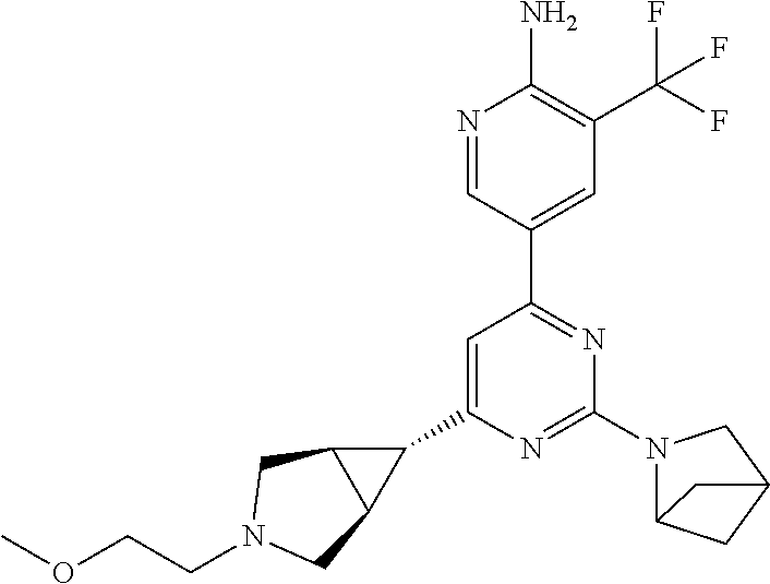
C1(C2=CC(C3=CC(C(F)(F)F)=C(N)N=C3)=NC(N3C4CC(C3)C4)=N2)C2C1CN(CCOC)C2
